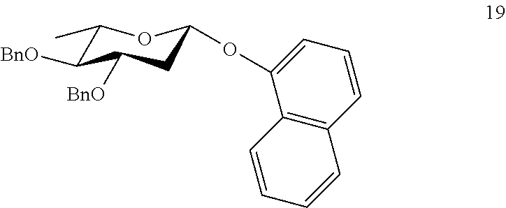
C1(C)C([BnO])C([BnO])CC(OC2=CC=CC3=C2C=CC=C3)O1
